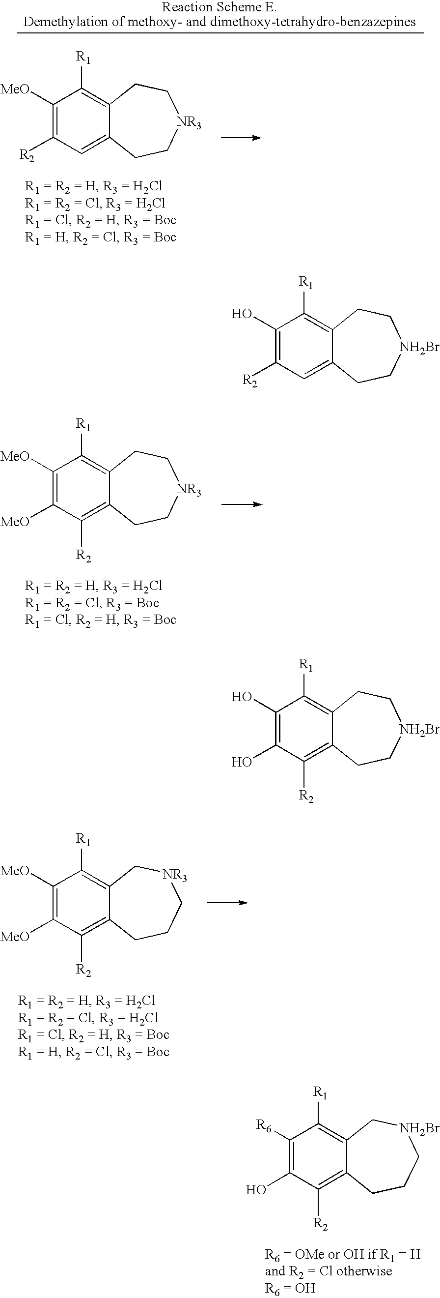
C1(O)=C(O)C([R2])=C2C(=C1[R1])CC[NH2Br]CC2.C1([MeO])=C([MeO])C([R2])=C2C(=C1[R1])CC[NR3]CC2.C1([MeO])=C([MeO])C([R2])=C2C(=C1[R1])C[NR3]CCC2.C1([R6])=C(O)C([R2])=C2C(=C1[R1])C[NH2Br]CCC2.C1([MeO])=C([R2])C=C2C(=C1[R1])CC[NR3]CC2.C1(O)=C([R2])C=C2C(=C1[R1])CC[NH2Br]CC2
